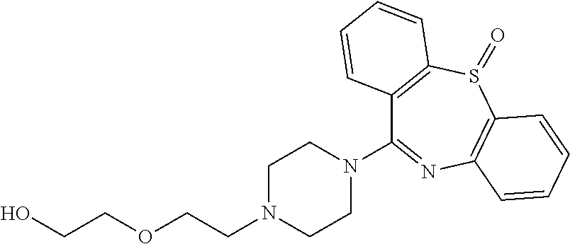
C1N(CCOCCO)CCN(C2=NC3=C(S(=O)C4=C2C=CC=C4)C=CC=C3)C1
